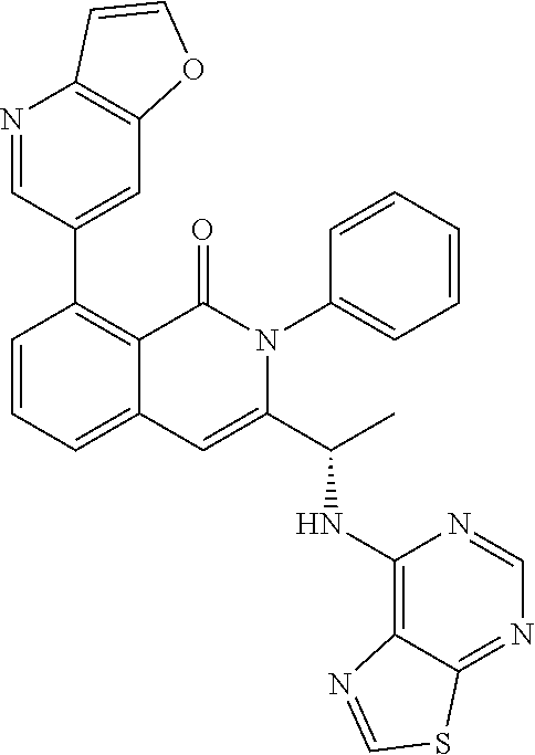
C1(C2=C3C(=CC=C2)C=C(C(C)NC2=C4C(=NC=N2)SC=N4)N(C2=CC=CC=C2)C3=O)=CC2=C(N=C1)C=CO2
